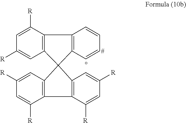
C12=C(C=C([R])C=C1[R])C1(C3=C2C([R])=CC([R])=C3)C2=C(C([R])=CC([R])=C2)C2=C1C=CC=C2
